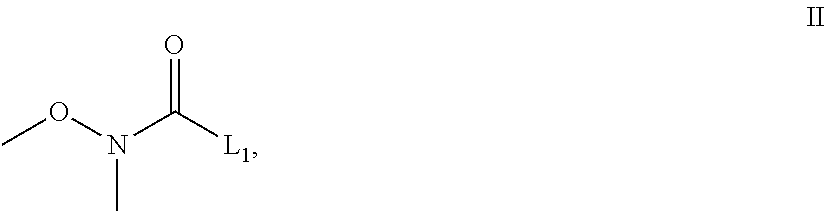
CON(C)C([L1])=O
